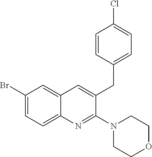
C1(Br)=CC=C2C(=C1)C=C(CC1=CC=C(Cl)C=C1)C(N1CCOCC1)=N2
